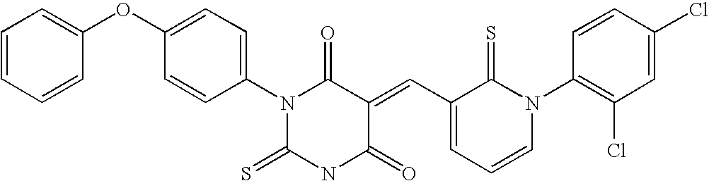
C1=CC=CC(OC2=CC=C(N3C(=S)NC(=O)C(=CC4=CC=CN(C5=C(Cl)C=C(Cl)C=C5)C4=S)C3=O)C=C2)=C1
